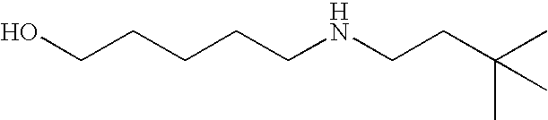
OCCCCCNCCC(C)(C)C
